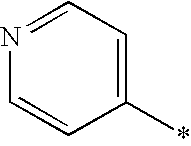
C1(*)=CC=NC=C1
